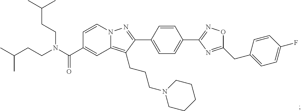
N12C(=C(CCCN3CCCCC3)C(C3=CC=C(C4=NOC(CC5=CC=C(F)C=C5)=N4)C=C3)=N1)C=C(C(N(CCC(C)C)CCC(C)C)=O)C=C2
